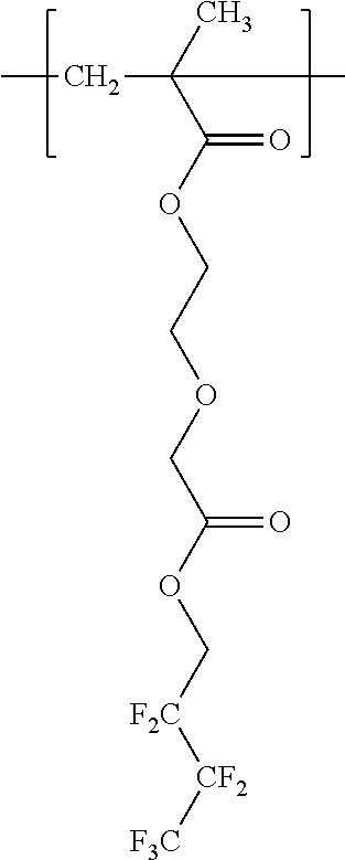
CCC(C)(C(OCCOCC(OC[F2C][CF2][F3C])=O)=O)C
